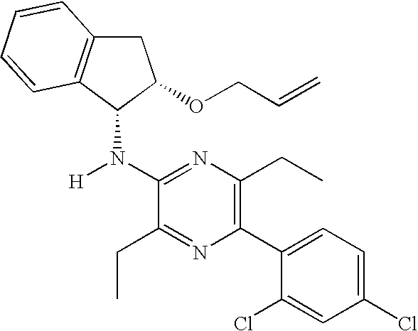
C1(N([H])C2C3=C(CC2OCC=C)C=CC=C3)=NC(CC)=C(C2=CC=C(Cl)C=C2Cl)N=C1CC
